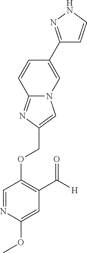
C(OC1=C(C([H])=O)C=C(OC)N=C1)C1=CN2C(=N1)C=CC(C1=NNC=C1)=C2
